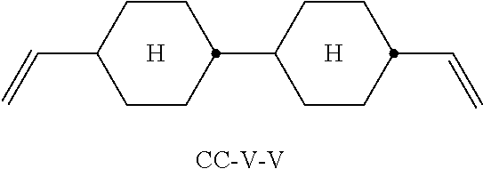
[H].C1CC(C2CCC(C=C)CC2)CCC1C=C.[H].[CC-V-V]
